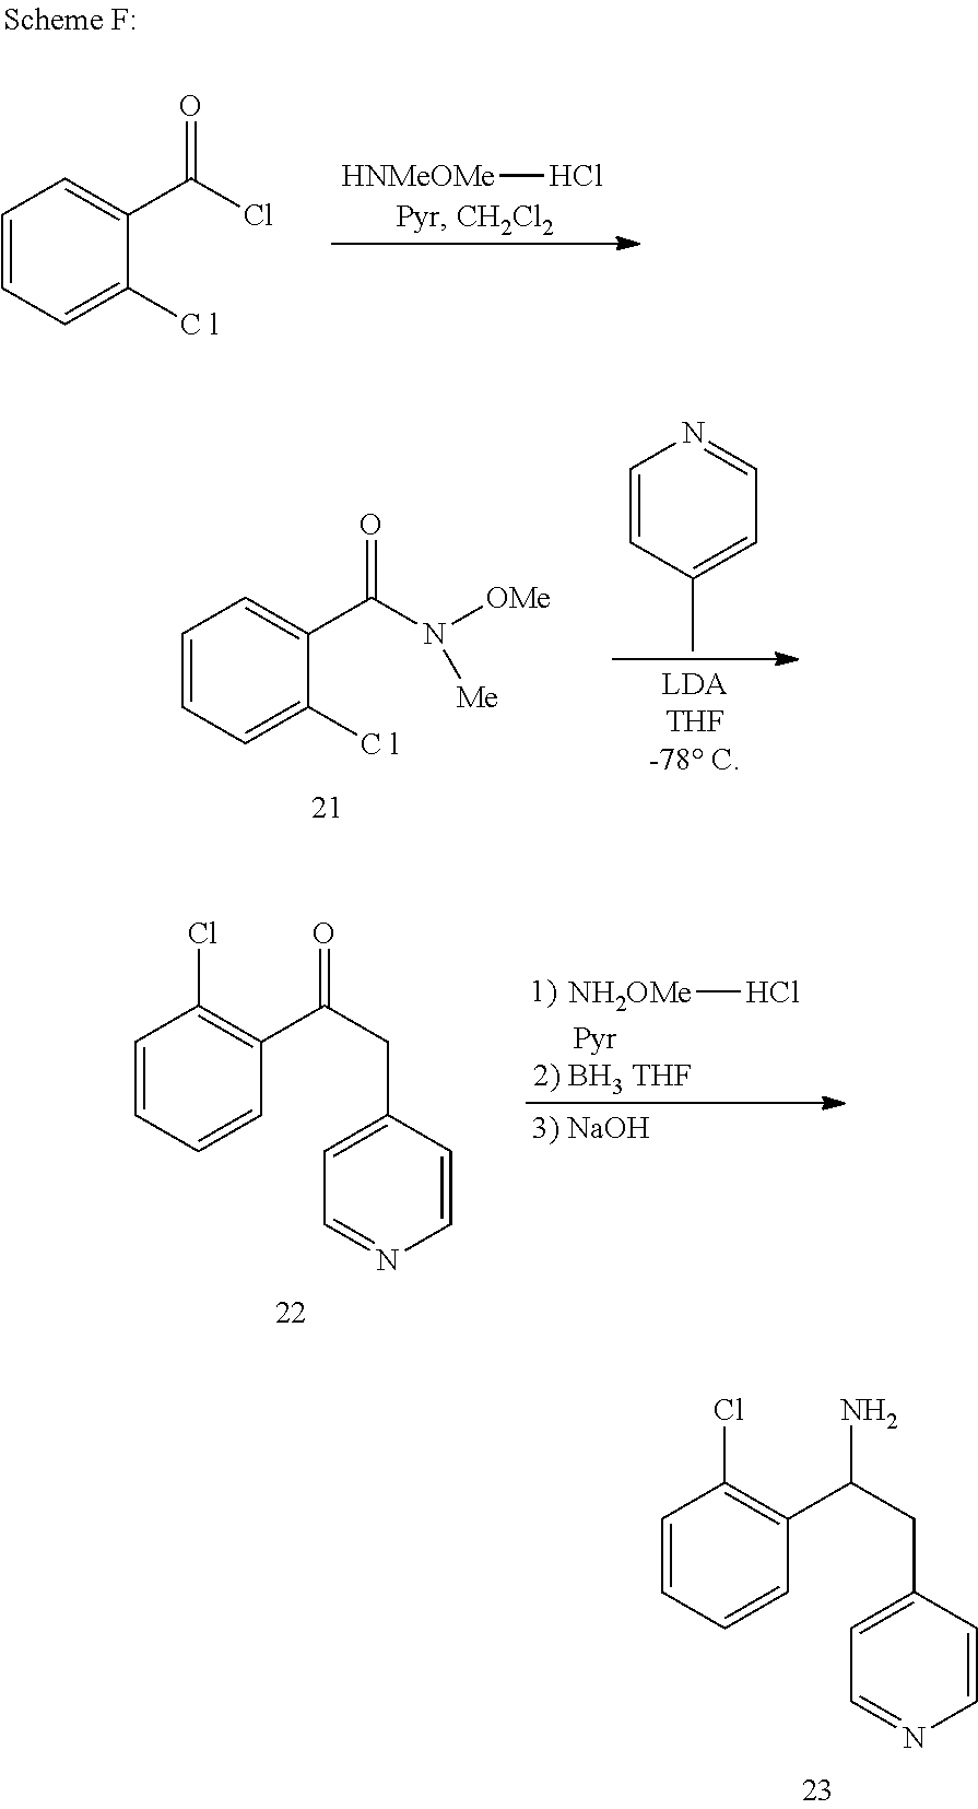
C1=CC=C([C l])C(C(Cl)=O)=C1.[HNMeOMe]Cl.C1=CC=C([C l])C(C(N([OMe])[Me])=O)=C1.C1=CC(C)=CC=N1.C1=CC=CC(C(CC2=CC=NC=C2)=O)=C1Cl.[NH2OMe]Cl.C1=CC=CC(C(CC2=CC=NC=C2)N)=C1Cl
